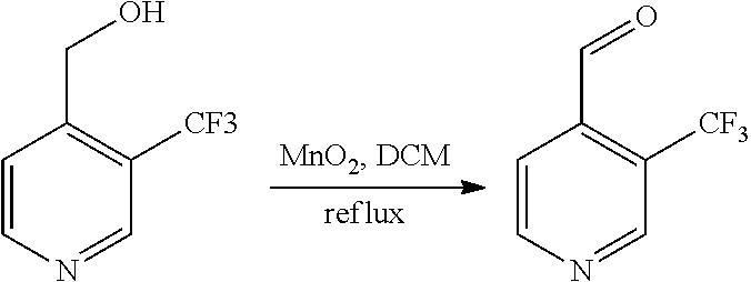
C1=CN=CC([CF3])=C1CO.C1=CN=CC([CF3])=C1C=O
